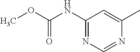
C1(NC(OC)=O)=NC=NC(C)=C1
